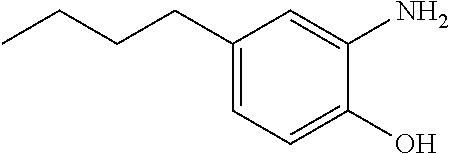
C1(CCCC)=CC=C(O)C(N)=C1
